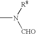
CN([R8])[CHO]
